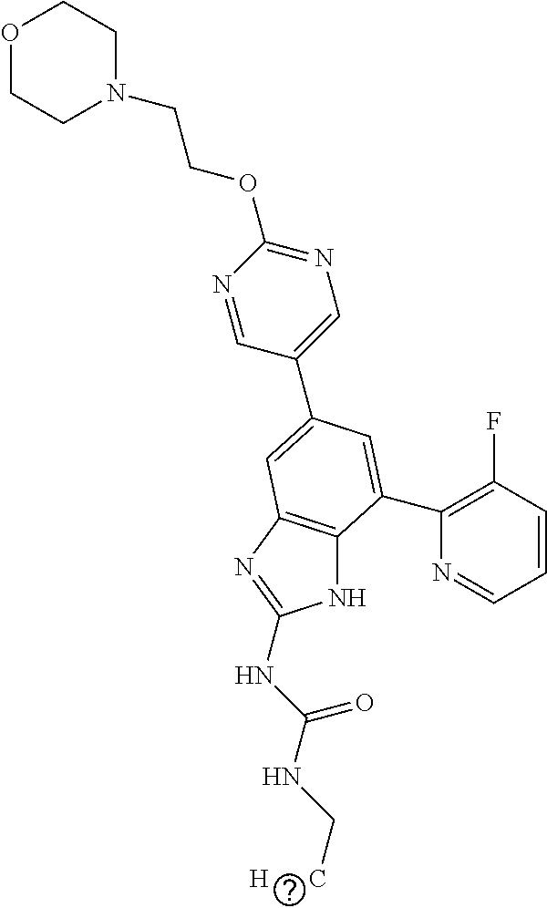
N1C2=C(N=C1NC(NC[H      C])=O)C=C(C1=CN=C(OCCN3CCOCC3)N=C1)C=C2C1=C(F)C=CC=N1
